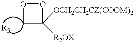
O1CC([OCH2CH2CZ(COOM)2])([R2OX])O1
